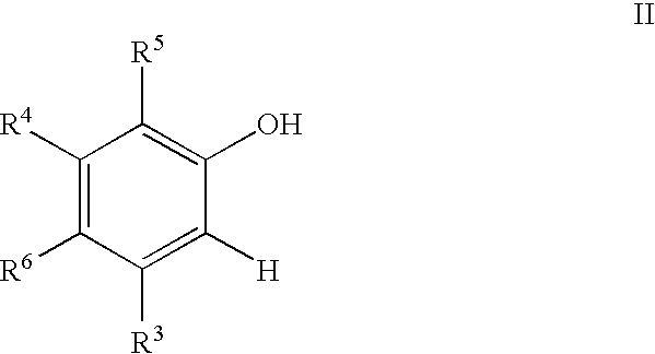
C1([R4])=C([R6])C([R3])=C([H])C(O)=C1[R5]
